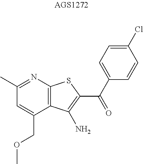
C1=C(COC)C2=C(N=C1C)SC(C(C1=CC=C(Cl)C=C1)=O)=C2N
